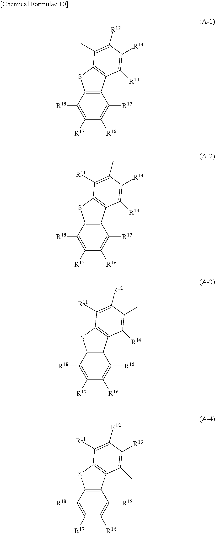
C1([R17])=C([R18])C2=C(C([R15])=C1[R16])C1=C(S2)C(C)=C([R12])C([R13])=C1[R14].C1([R17])=C([R18])C2=C(C([R15])=C1[R16])C1=C(S2)C([R11])=C(C)C([R13])=C1[R14].C1([R17])=C([R18])C2=C(C([R15])=C1[R16])C1=C(S2)C([R11])=C([R12])C(C)=C1[R14].C1([R17])=C([R18])C2=C(C([R15])=C1[R16])C1=C(S2)C([R11])=C([R12])C([R13])=C1C
